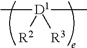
C[D1]([R2])([R3])C
